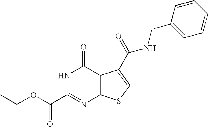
N1C(C(OCC)=O)=NC2=C(C1=O)C(C(NCC1=CC=CC=C1)=O)=CS2
